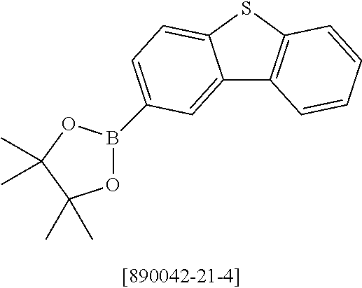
C12=CC(B3OC(C)(C)C(C)(C)O3)=CC=C1SC1=C2C=CC=C1
